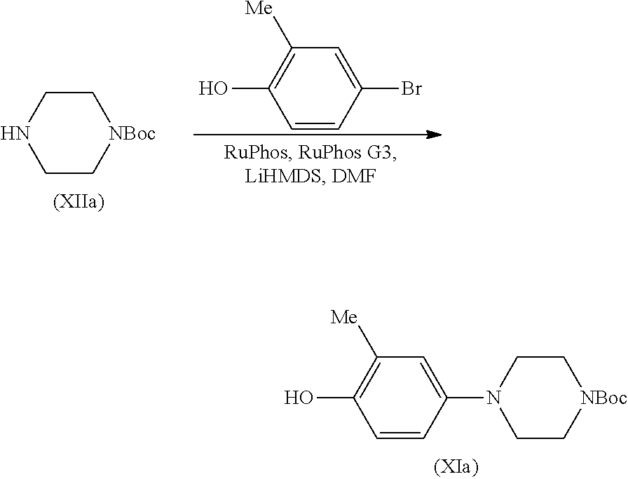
C1([Me])=C(O)C=CC(N2CC[NBoc]CC2)=C1.C1C[NBoc]CCN1.C1([Me])=C(O)C=CC(Br)=C1
